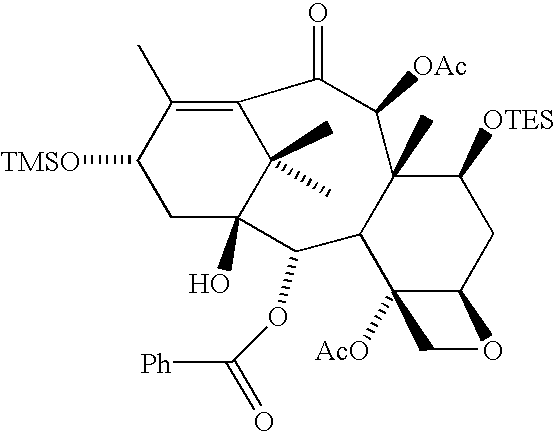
C12(C)C(C3([AcO])C(CC1[OTES])OC3)C(OC([Ph])=O)C1(O)C(C)(C)C(=C(C)C([TMSO])C1)C(=O)C2[OAc]
